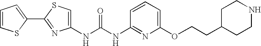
N(C(NC1=NC(OCCC2CCNCC2)=CC=C1)=O)C1=CSC(C2=CC=CS2)=N1
